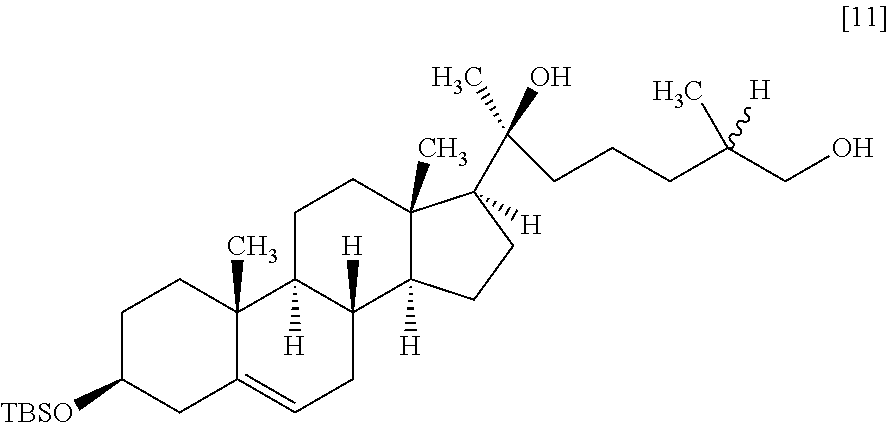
C1C([TBSO])CC2=CCC3([H])C([H])(C2(C)C1)CCC1(C)C3([H])CCC1(C(CCCC(CO)(C)[H])(C)O)[H]
